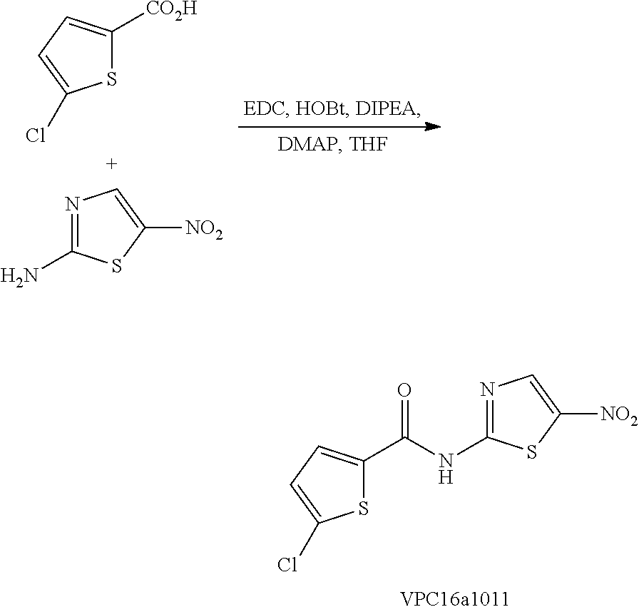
S1C(C(NC2=NC=C([NO2])S2)=O)=CC=C1Cl.S1C([CO2H])=CC=C1Cl.N1=C(N)SC([NO2])=C1
